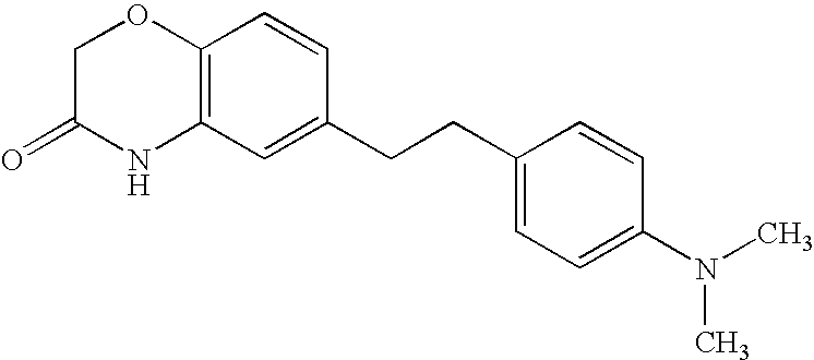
C12=C(C=C(CCC3=CC=C(N(C)C)C=C3)C=C1)NC(=O)CO2
